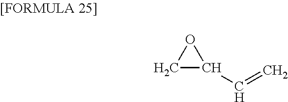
C1OC1C=C
